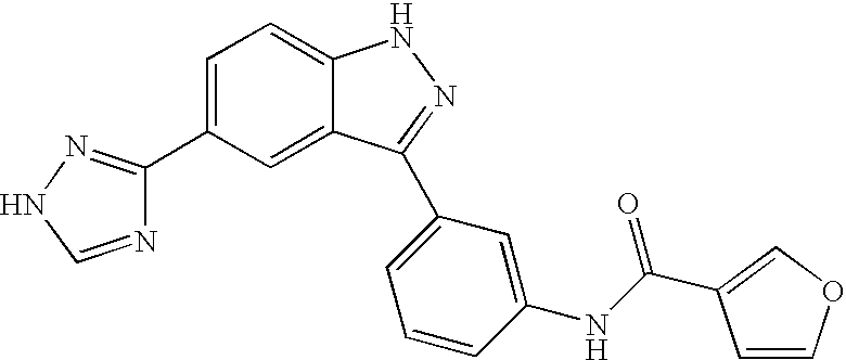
C1(C2=CC=C3C(=C2)C(C2=CC=CC(NC(=O)C4=COC=C4)=C2)=NN3)=NNC=N1
